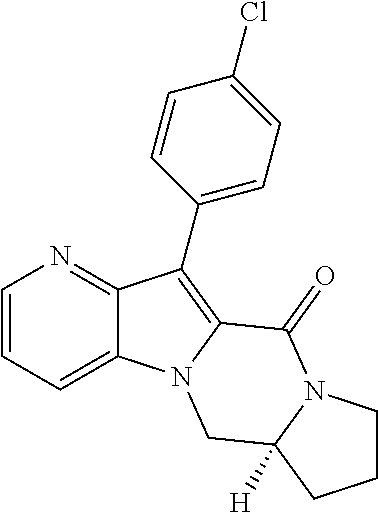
C12=CC=CN=C1C(C1=CC=C(Cl)C=C1)=C1N2CC2([H])N(C1=O)CCC2
